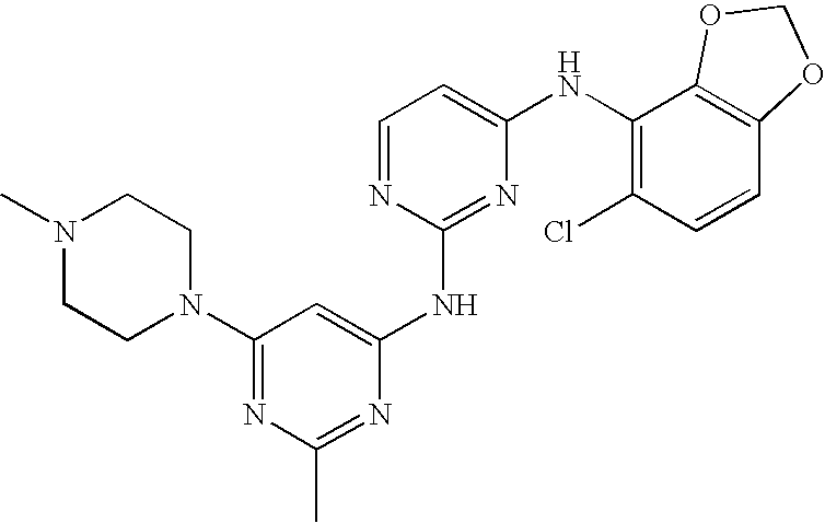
C1=NC(NC2=CC(N3CCN(C)CC3)=NC(C)=N2)=NC(NC2=C(Cl)C=CC3=C2OCO3)=C1
